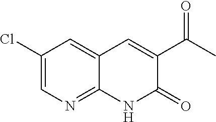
C12=NC=C(Cl)C=C1C=C(C(=O)C)C(=O)N2
